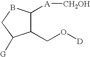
C1(CO[D])C([A][CH2OH])BCC1[G]
